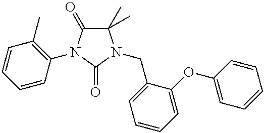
C1(C)(C)C(=O)N(C2=C(C)C=CC=C2)C(=O)N1CC1=CC=CC=C1OC1=CC=CC=C1
